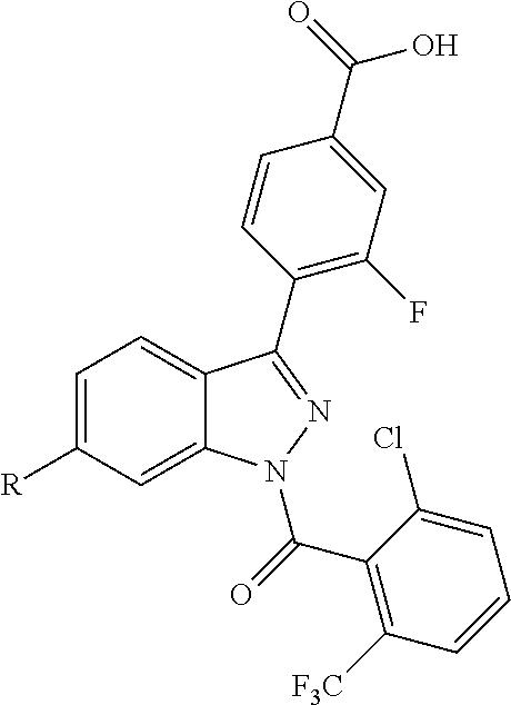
C1(C2=NN(C(=O)C3=C([F3C])C=CC=C3Cl)C3=CC([R])=CC=C32)=C(F)C=C(C(=O)O)C=C1
